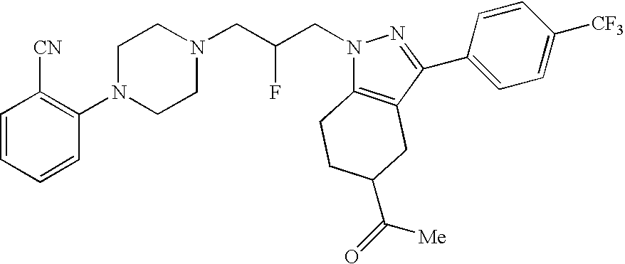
C1=CC=CC(N2CCN(CC(CN3C4=C(C(C5=CC=C([CF3])C=C5)=N3)CC(C([Me])=O)CC4)F)CC2)=C1[CN]
